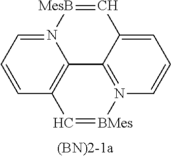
N12=CC=CC3=C1C1=N([BMes]=C3)C=CC=C1C=[MesB]2
